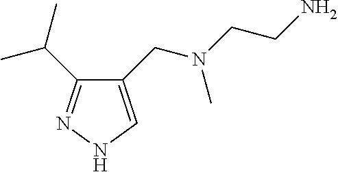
C1(CN(CCN)C)=CNN=C1C(C)C
